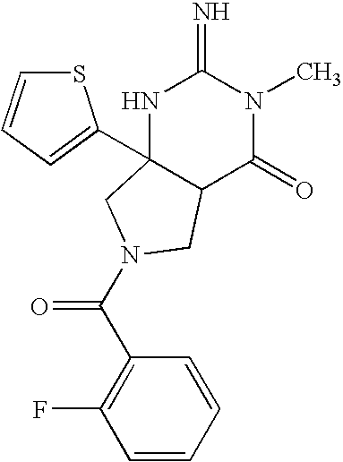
C1(C(=O)N2CC3(C4=CC=CS4)NC(=N)N(C)C(=O)C3C2)=C(F)C=CC=C1
